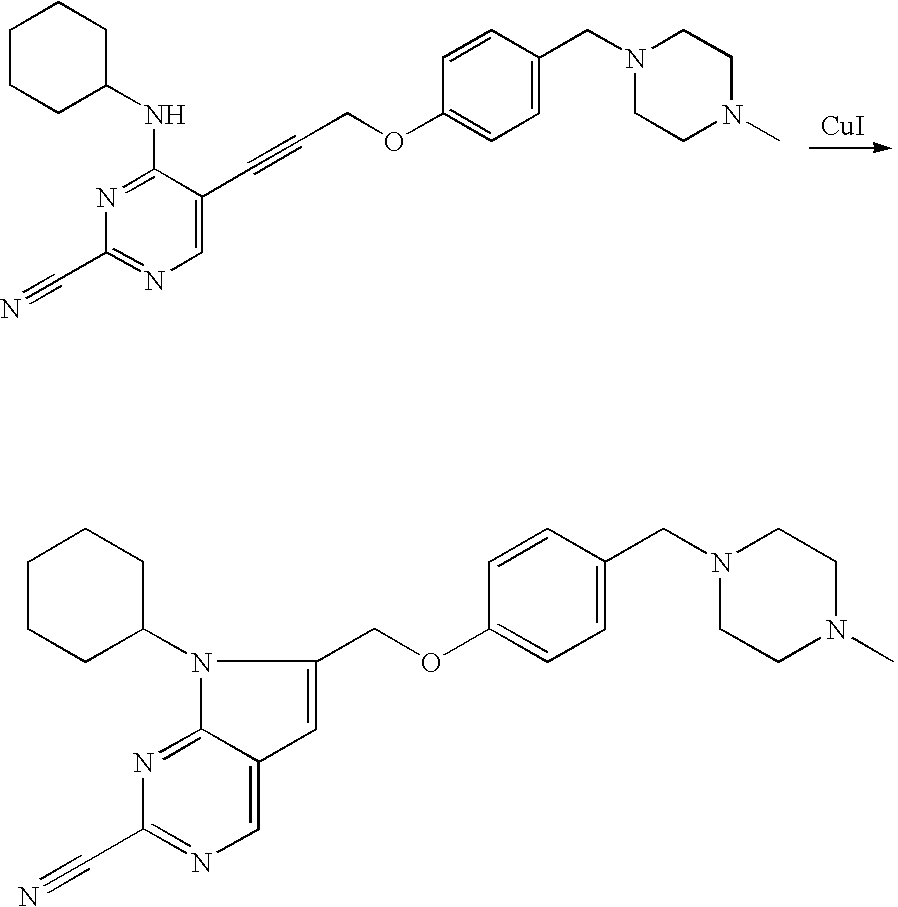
[CuI].C1CCC(NC2=NC(C#N)=NC=C2C#CCOC2=CC=C(CN3CCN(C)CC3)C=C2)CC1.C1CCC(N2C3=NC(C#N)=NC=C3C=C2COC2=CC=C(CN3CCN(C)CC3)C=C2)CC1
